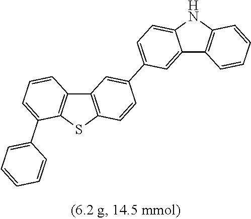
C12=CC(C3=CC4=C(C=C3)SC3=C4C=CC=C3C3=CC=CC=C3)=CC=C1NC1=C2C=CC=C1
